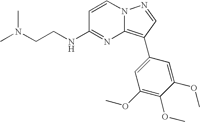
N(CCNC1=NC2=C(C3=CC(OC)=C(OC)C(OC)=C3)C=NN2C=C1)(C)C
